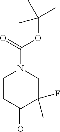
O(C(=O)N1CCC(=O)C(F)(C)C1)C(C)(C)C
